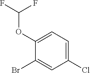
C1(OC(F)F)=CC=C(Cl)C=C1Br
